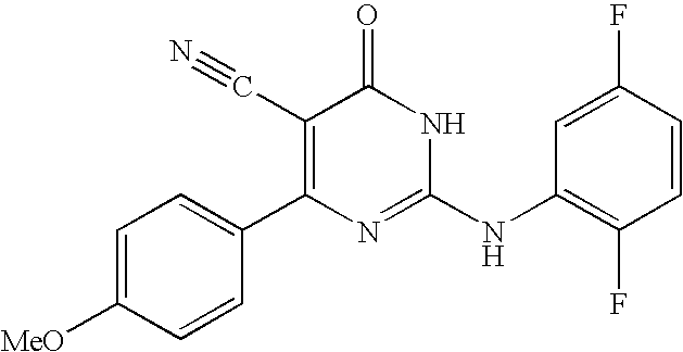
C1=CC(C2=C(C#N)C(=O)NC(NC3=C(F)C=CC(F)=C3)=N2)=CC=C1[MeO]
